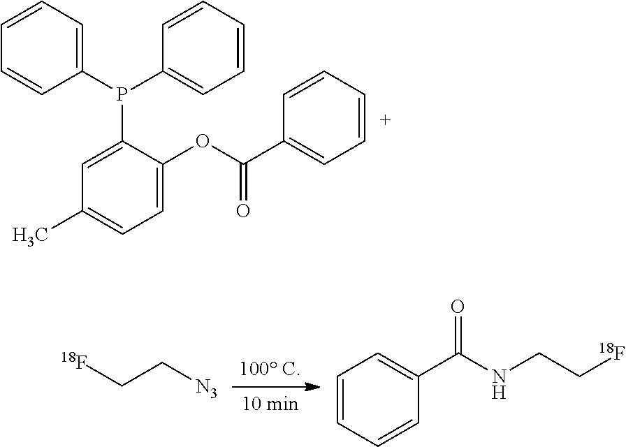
P(C1=CC(C)=CC=C1OC(C1=CC=CC=C1)=O)(C1=CC=CC=C1)C1=CC=CC=C1.C1=CC=CC(C(NCC[18F])=O)=C1.[18F]CC[N3]
